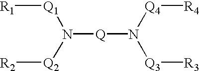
N([Q]N([Q3][R3])[Q4][R4])([Q2][R2])[Q1][R1]
